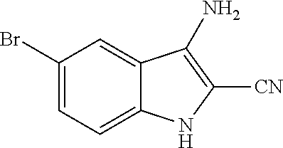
C1(Br)=CC=C2C(=C1)C(N)=C([CN])N2
